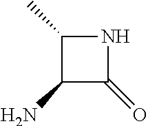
C1(C)C(N)C(=O)N1
